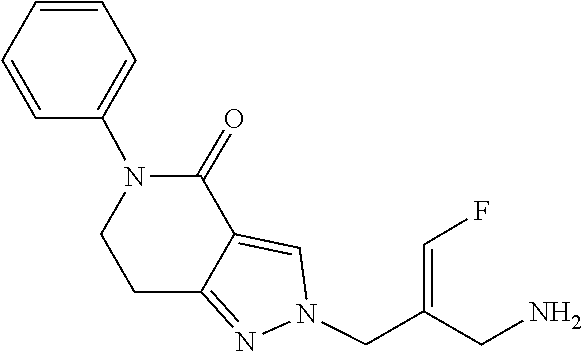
C1CC2=NN(CC(=CF)CN)C=C2C(=O)N1C1=CC=CC=C1
